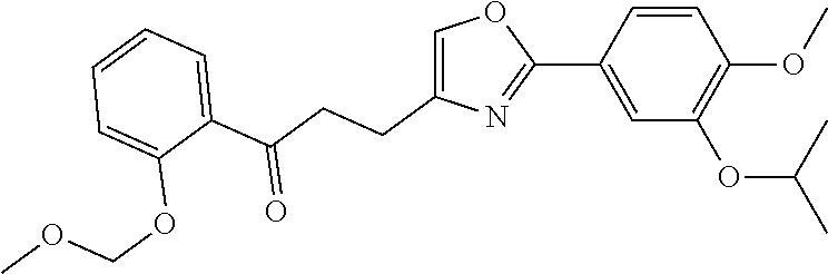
C1(C2=CC(OC(C)C)=C(OC)C=C2)=NC(CCC(C2=CC=CC=C2OCOC)=O)=CO1
